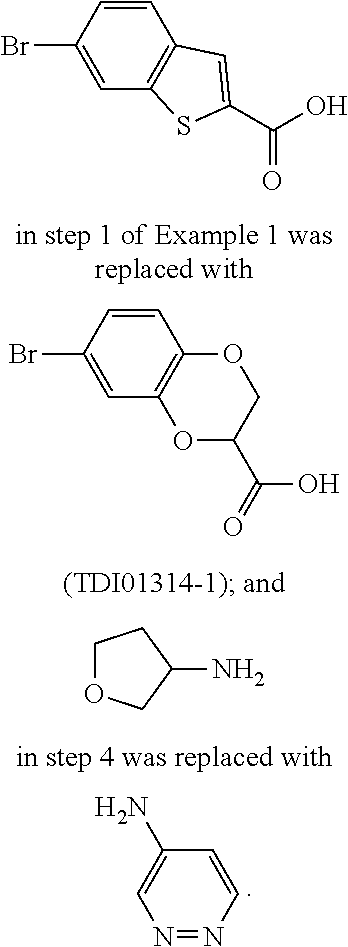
N1=NC=CC(N)=C1.C1=C(Br)C=CC2=C1SC(C(=O)O)=C2.C1=C(Br)C=CC2=C1OC(C(O)=O)CO2.C1OCC(N)C1
